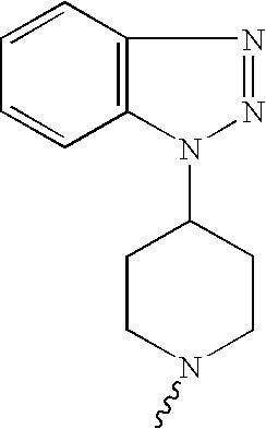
C1=CC2=C(C=C1)N(C1CCN(C)CC1)N=N2
